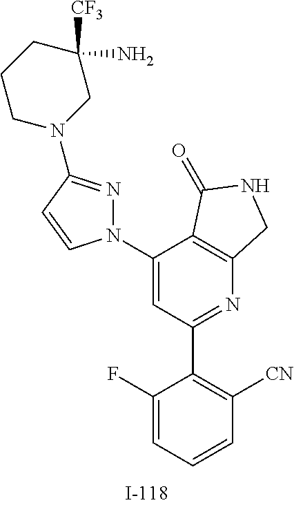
N1(C2=CC(C3=C([CN])C=CC=C3F)=NC3=C2C(=O)NC3)N=C(N2CC(N)([CF3])CCC2)C=C1
